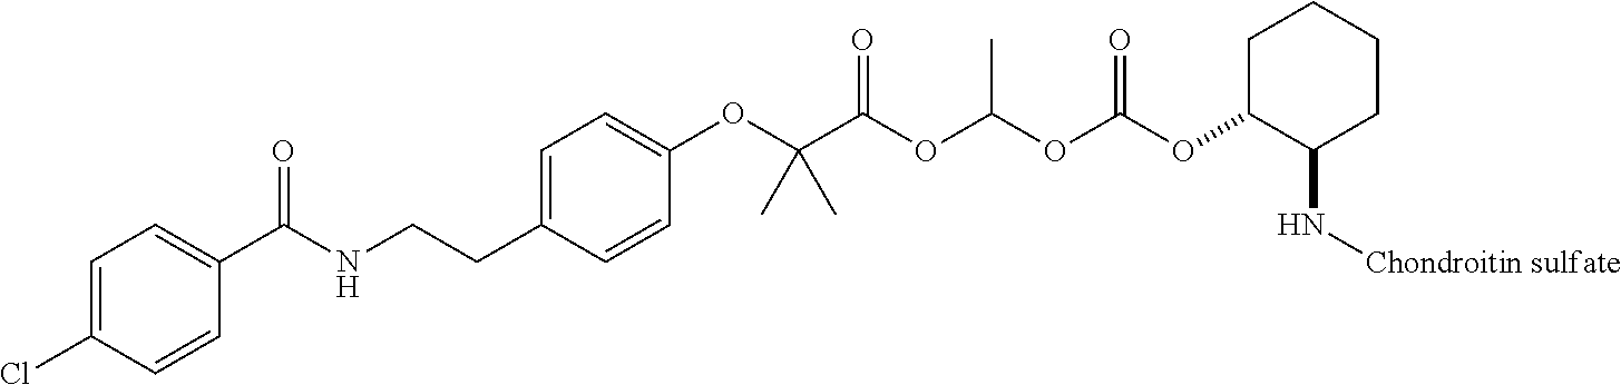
C1=C(Cl)C=CC(C(NCCC2=CC=C(OC(C(OC(OC(OC3C(N[Chondroitin sulfate])CCCC3)=O)C)=O)(C)C)C=C2)=O)=C1
